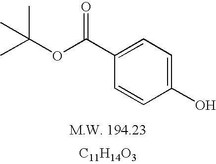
CC(C)(C)OC(C1=CC=C(O)C=C1)=O.[C11H14O3]
